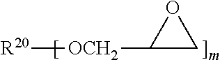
[R20][OCH2]C1CO1
